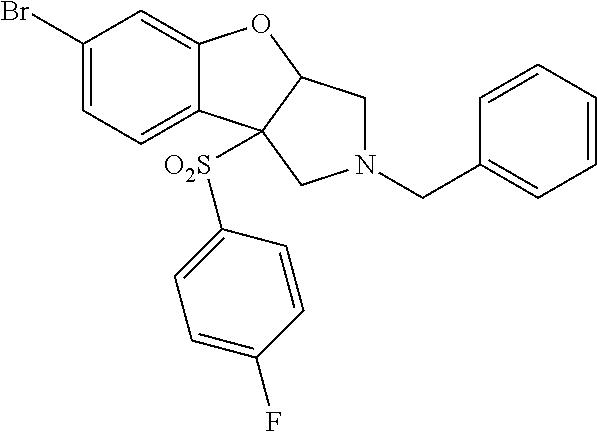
C1(Br)=CC=C2C(=C1)OC1C2([O2S]C2=CC=C(F)C=C2)CN(CC2=CC=CC=C2)C1
